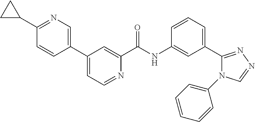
C1(C2=CN=C(C3CC3)C=C2)=CC=NC(C(NC2=CC(C3=NN=CN3C3=CC=CC=C3)=CC=C2)=O)=C1
